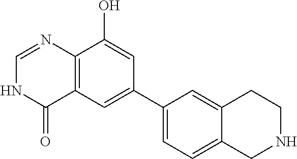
C12=C(C=C(C3=CC=C4C(=C3)CCNC4)C=C1O)C(=O)NC=N2
